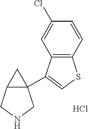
C12=C(C(C34C(CNC3)C4)=CS1)C=C(Cl)C=C2.Cl
